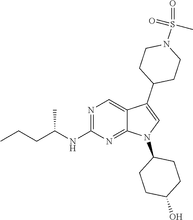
N1=C(NC(CCC)C)N=C2C(=C1)C(C1CCN(S(C)(=O)=O)CC1)=CN2C1CCC(O)CC1
